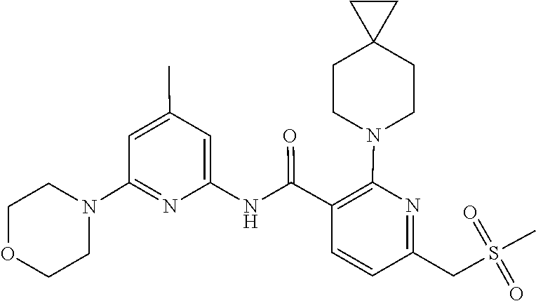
C1COCCN1C1=NC(NC(C2=C(N3CCC4(CC3)CC4)N=C(CS(=O)(=O)C)C=C2)=O)=CC(C)=C1
